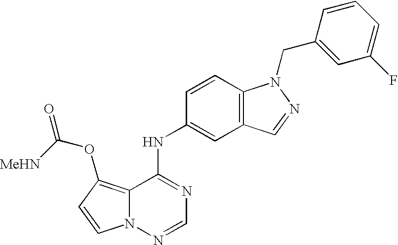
C12=C(OC(=O)[MeHN])C=CN1N=CN=C2NC1=CC2=C(C=C1)N(CC1=CC(F)=CC=C1)N=C2
